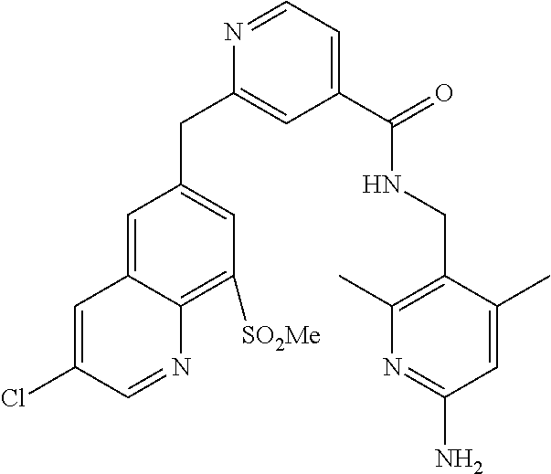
N1=CC=C(C(NCC2=C(C)N=C(N)C=C2C)=O)C=C1CC1=CC([SO2Me])=C2C(=C1)C=C(Cl)C=N2
